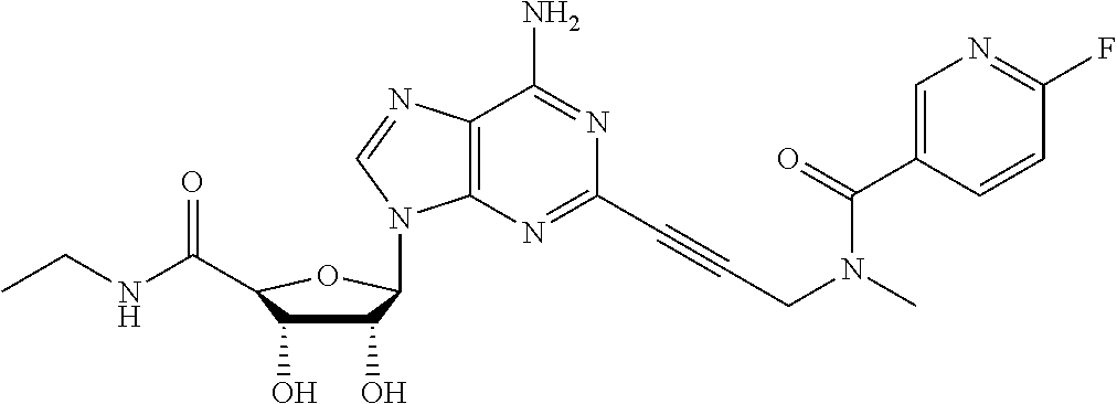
C1(O)C(O)C(C(NCC)=O)OC1N1C2=C(C(N)=NC(C#CCN(C(=O)C3=CN=C(F)C=C3)C)=N2)N=C1
